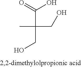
CC(C(O)=O)(CO)CO
